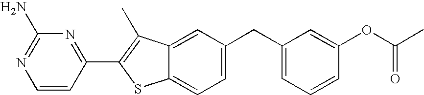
C1=CC(C2=C(C)C3=CC(CC4=CC=CC(OC(C)=O)=C4)=CC=C3S2)=NC(N)=N1
